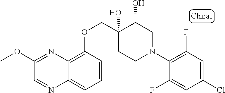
C1(N2CC(O)C(O)(COC3=C4C(=CC=C3)N=CC(OC)=N4)CC2)=C(F)C=C(Cl)C=C1F
